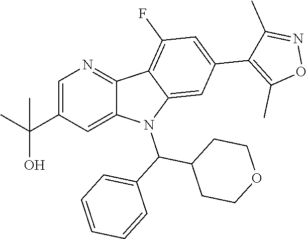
C1=C(C(C)(C)O)C=C2C(=N1)C1=C(F)C=C(C3=C(C)ON=C3C)C=C1N2C(C1CCOCC1)C1=CC=CC=C1
